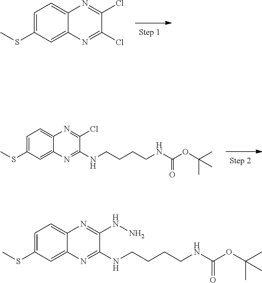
C1=C(SC)C=C2C(=C1)N=C(Cl)C(Cl)=N2.N(CCCCNC(OC(C)(C)C)=O)C1=NC2=CC(SC)=CC=C2N=C1Cl.N(CCCCNC(OC(C)(C)C)=O)C1=NC2=CC(SC)=CC=C2N=C1NN
